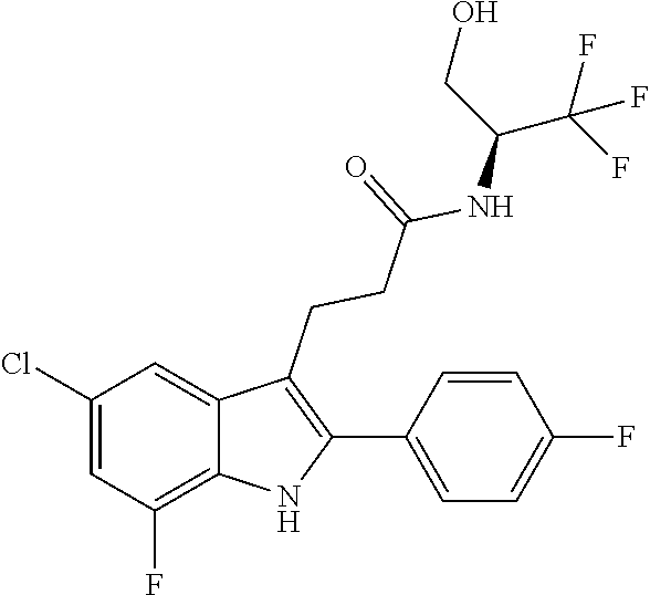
N(C(CCC1=C(C2=CC=C(F)C=C2)NC2=C(F)C=C(Cl)C=C12)=O)C(CO)C(F)(F)F
